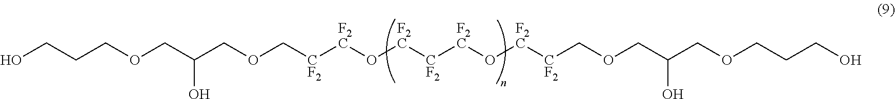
OC(COCCCO)COC[CF2][F2C]O[F2C][CF2][F2C]O[F2C][CF2]COCC(COCCCO)O
